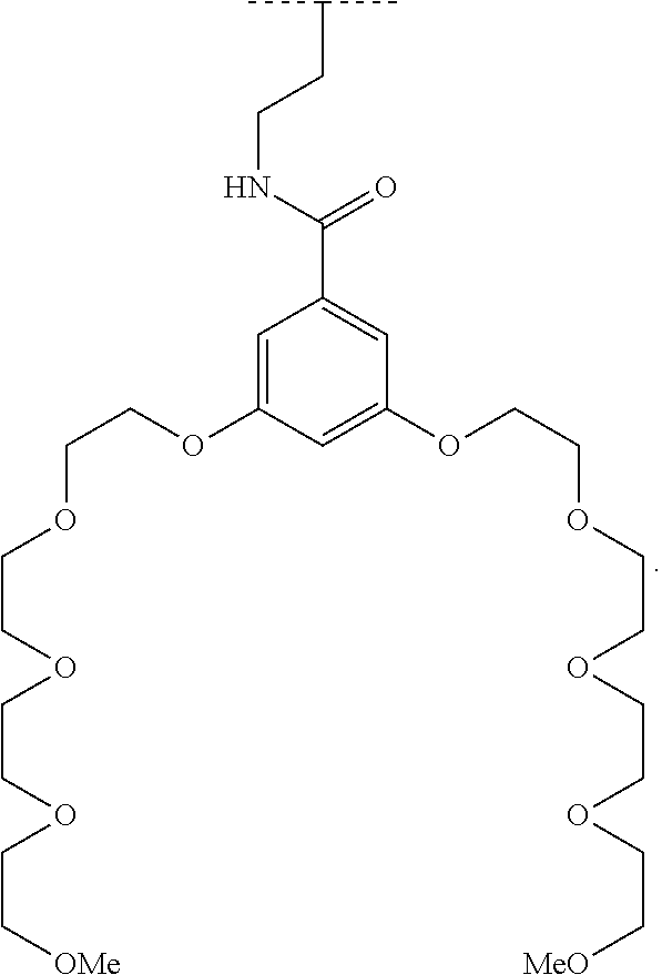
C(C)(C)CCNC(C1=CC(OCCOCCOCCOCC[MeO])=CC(OCCOCCOCCOCC[OMe])=C1)=O
